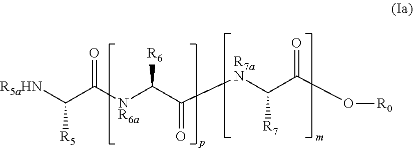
[R5aHN]C(C([NR6a]C(C([R7aN]C(C(O[R0])=O)[R7])=O)[R6])=O)[R5]
